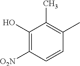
C1(O)=C([O2N])C=CC(C)=C1C
